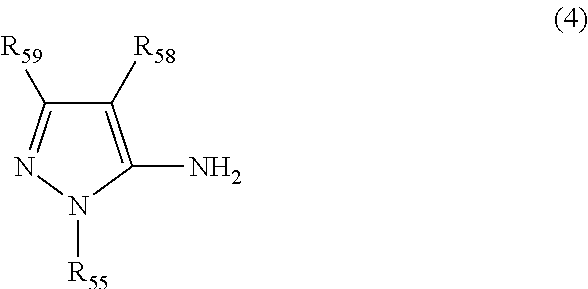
C1([R58])=C(N)N([R55])N=C1[R59]
